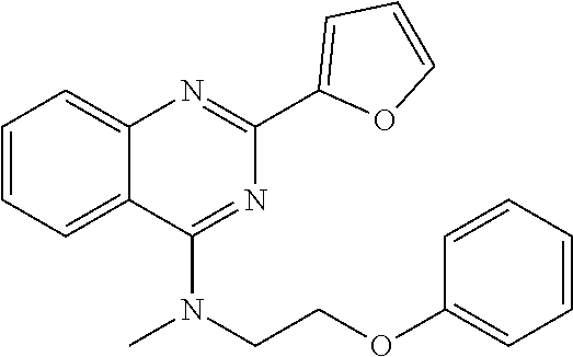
C1(C2=CC=CO2)=NC2=CC=CC=C2C(N(CCOC2=CC=CC=C2)C)=N1
